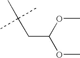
C(OC)(OC)CC(C)(C)C
